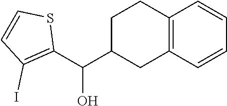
C1C(C(C2=C(I)C=CS2)O)CC2=C(C1)C=CC=C2
